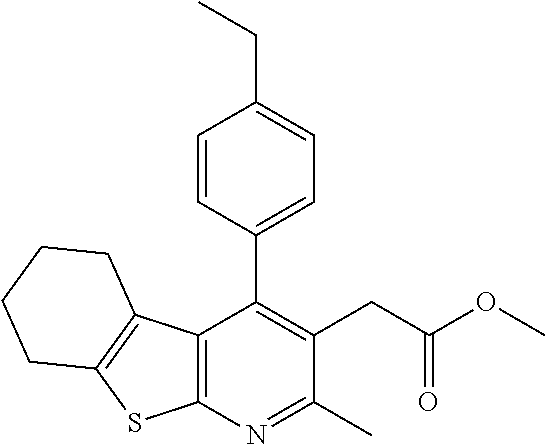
C12=C(N=C(C)C(CC(OC)=O)=C1C1=CC=C(CC)C=C1)SC1=C2CCCC1
